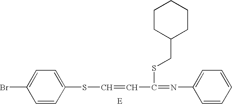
C1=CC(SC=CC(=NC2=CC=CC=C2)SCC2CCCCC2)=CC=C1Br
